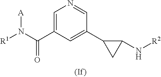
C1=C(C(N([R1])[A])=O)C=C(C2CC2N[R2])C=N1
